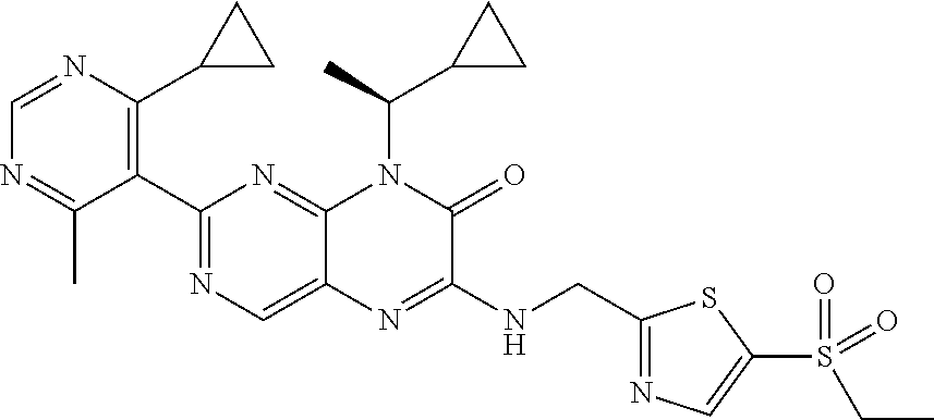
C1=NC(C2CC2)=C(C2=NC=C3C(=N2)N(C(C2CC2)C)C(=O)C(NCC2=NC=C(S(CC)(=O)=O)S2)=N3)C(C)=N1
